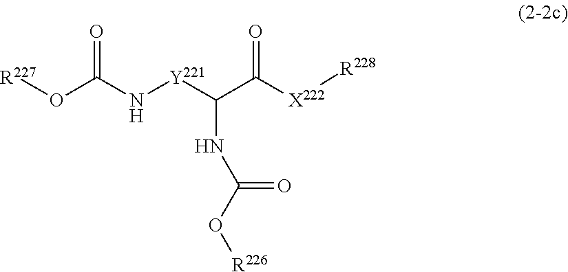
[R227]OC(N[Y221]C(C([X222][R228])=O)NC(O[R226])=O)=O
